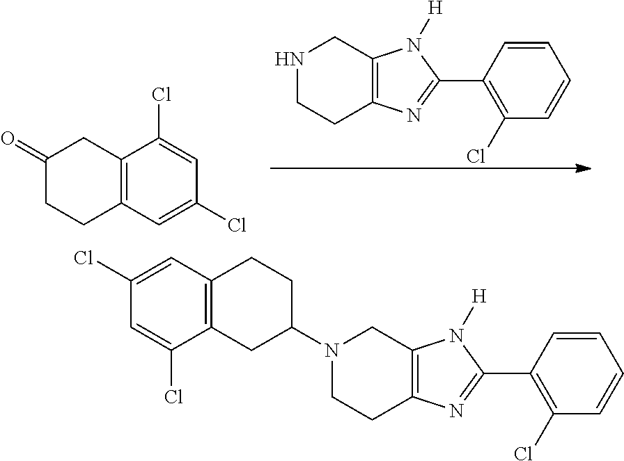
C1(C2=NC3=C(N2[H])CNCC3)=C(Cl)C=CC=C1.C1(=O)CCC2=C(C1)C(Cl)=CC(Cl)=C2.C1(C2=NC3=C(N2[H])CN(C2CCC4=C(C2)C(Cl)=CC(Cl)=C4)CC3)=C(Cl)C=CC=C1
